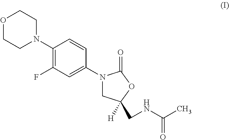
C1(N2CCOCC2)=C(F)C=C(N2CC([H])(CNC(C)=O)OC2=O)C=C1
